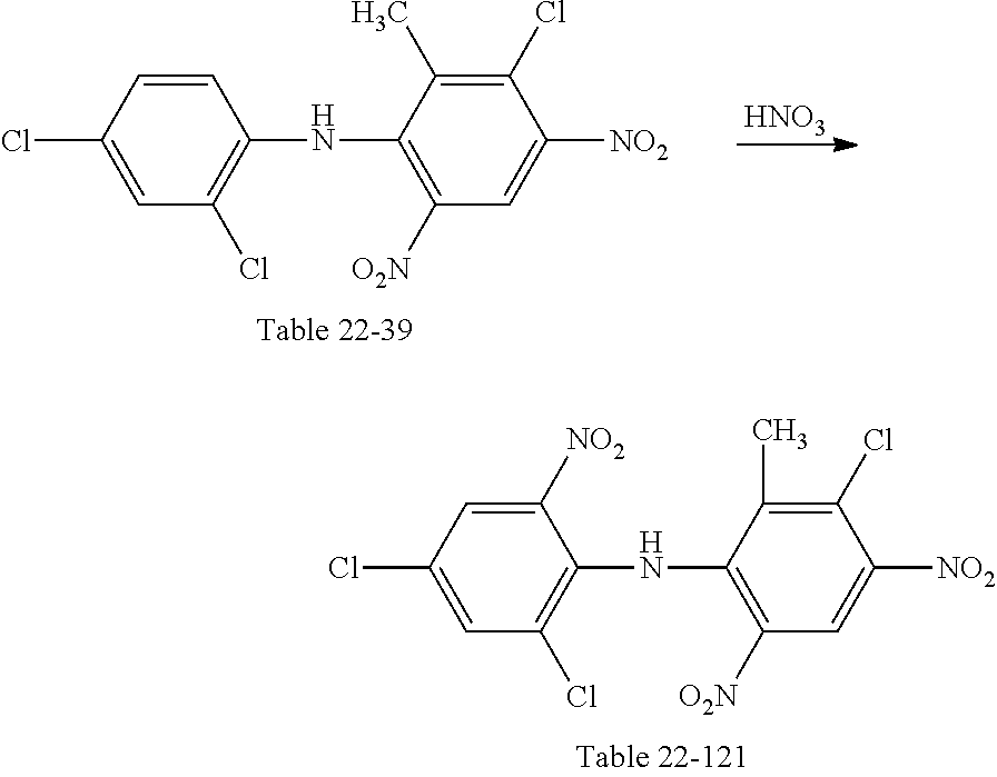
C1=C(Cl)C=C([NO2])C(NC2=C([O2N])C=C([NO2])C(Cl)=C2C)=C1Cl.C1=C(Cl)C=CC(NC2=C([O2N])C=C([NO2])C(Cl)=C2C)=C1Cl.[HNO3]
